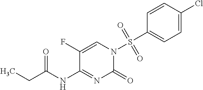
C1(F)=CN(S(C2=CC=C(Cl)C=C2)(=O)=O)C(=O)N=C1NC(CC)=O
